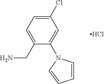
C1(Cl)=CC=C(CN)C(N2C=CC=C2)=C1.Cl
